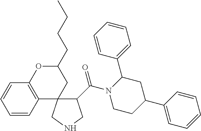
C1=CC(C2N(C(=O)C3C4(C5=C(C=CC=C5)OC(CCCC)C4)CNC3)CCC(C3=CC=CC=C3)C2)=CC=C1
